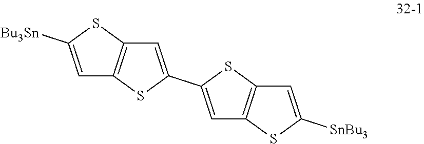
C1=C([Bu3Sn])SC2=C1SC(C1=CC3=C(S1)C=C([SnBu3])S3)=C2
